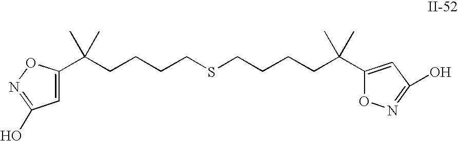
C1(O)=NOC(C(CCCCSCCCCC(C2=CC(O)=NO2)(C)C)(C)C)=C1
